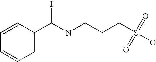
C1=CC(C(NCCCS(O)(=O)=O)I)=CC=C1
